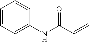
C1=CC=C(NC(C=C)=O)C=C1
